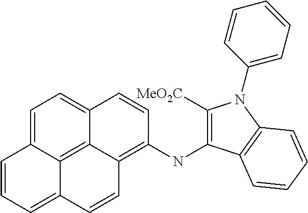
C1=C2C3=C4C(=C1)C=CC(NC1=C([MeO2C])N(C5=CC=CC=C5)C5=C1C=CC=C5)=C4C=CC3=CC=C2
